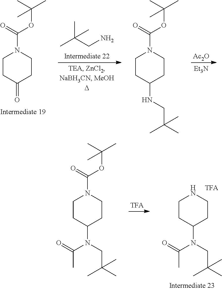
C1CC(=O)CCN1C(OC(C)(C)C)=O.CC(CN)(C)C.[Ac2O].[Et3N].C1CC(NCC(C)(C)C)CCN1C(OC(C)(C)C)=O.C1CC(N(CC(C)(C)C)C(=O)C)CCN1.[TFA].C1CC(N(CC(C)(C)C)C(=O)C)CCN1C(OC(C)(C)C)=O
